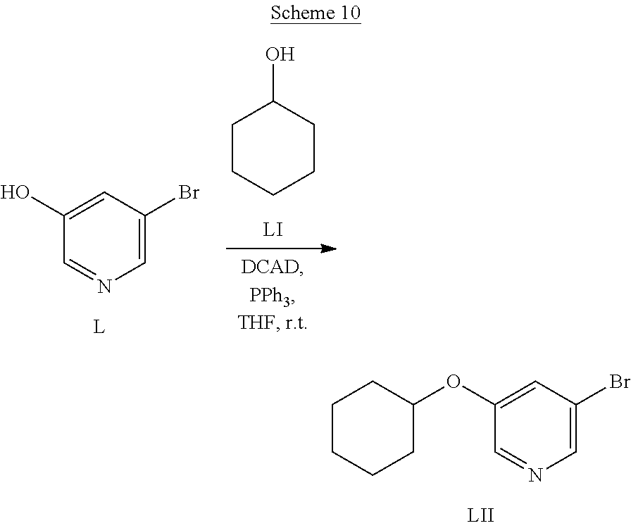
C1=C(OC2CCCCC2)C=NC=C1Br.OC1CCCCC1.C1=C(O)C=NC=C1Br
